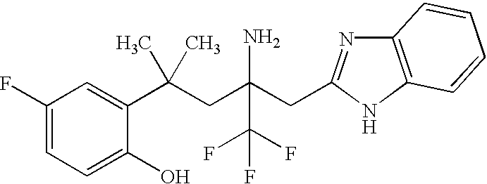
C1(F)=CC=C(O)C(C(CC(CC2=NC3=C(N2)C=CC=C3)(N)C(F)(F)F)(C)C)=C1
